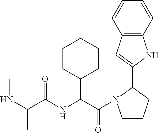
N(C(C(NC(C(=O)N1CCCC1C1=CC2=C(C=CC=C2)N1)C1CCCCC1)=O)C)C
